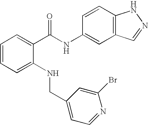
C1=CC=C(NCC2=CC=NC(Br)=C2)C(C(NC2=CC3=C(C=C2)NN=C3)=O)=C1
